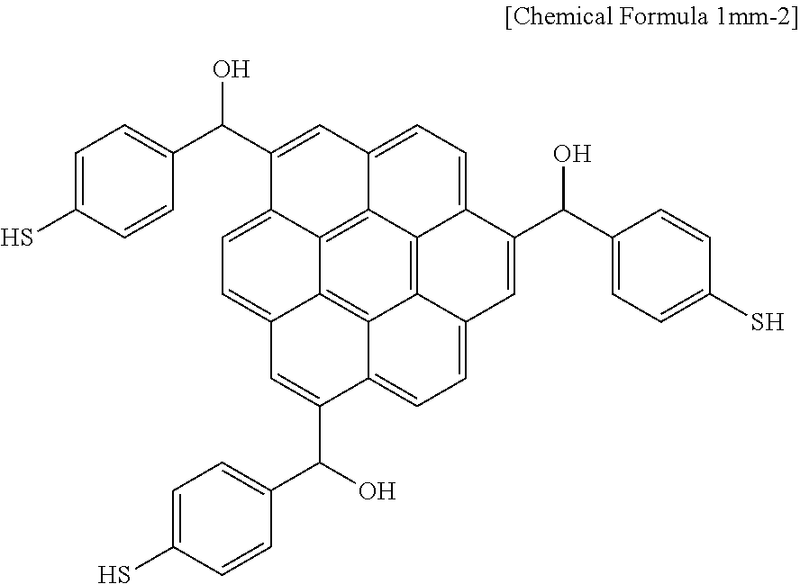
C1(C(C2=CC=C(S)C=C2)O)=CC2=CC=C3C4=C5C6=C7C(=C24)C1=CC=C7C=C(C(O)C1=CC=C(S)C=C1)C6=CC=C5C=C3C(C1=CC=C(S)C=C1)O
